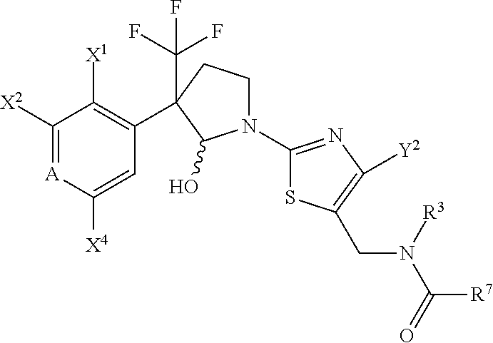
C1([X2])=[A]C([X4])=CC(C2(C(F)(F)F)CCN(C3=NC([Y2])=C(CN(C(=O)[R7])[R3])S3)C2O)=C1[X1]
